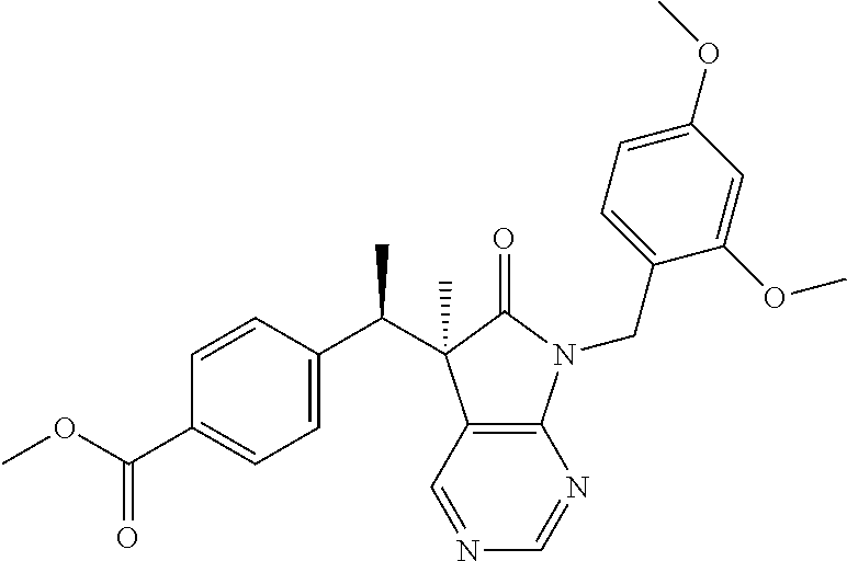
N1=CC2=C(N=C1)N(CC1=CC=C(OC)C=C1OC)C(=O)C2(C(C1=CC=C(C(OC)=O)C=C1)C)C
